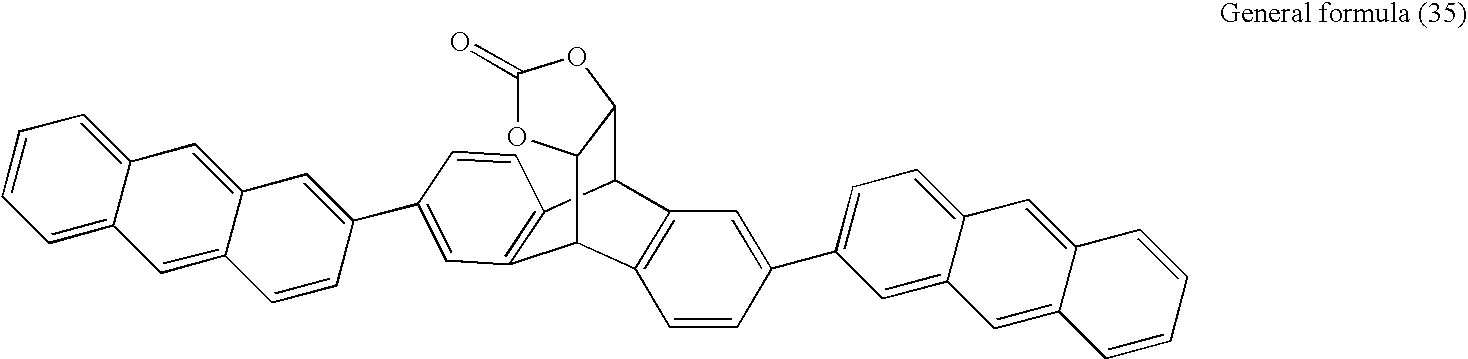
C12=C(C3C4C(C1C1=C3C=C(C3=CC=C5C(=C3)C=C3C(=C5)C=CC=C3)C=C1)OC(=O)O4)C=CC(C1=CC3=CC4=CC=CC=C4C=C3C=C1)=C2
